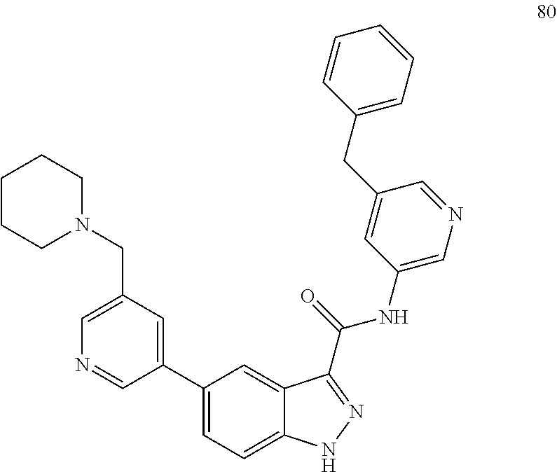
C1(C2=CC(CN3CCCCC3)=CN=C2)=CC=C2C(=C1)C(C(=O)NC1=CN=CC(CC3=CC=CC=C3)=C1)=NN2
